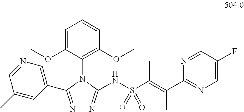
N1=C(C2=CN=CC(C)=C2)N(C2=C(OC)C=CC=C2OC)C(NS(C(=C(C2=NC=C(F)C=N2)C)C)(=O)=O)=N1
